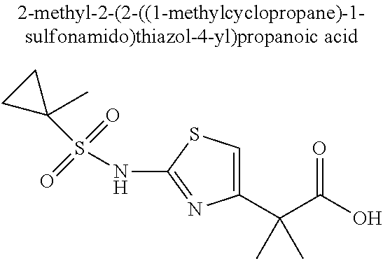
C1(C(C(O)=O)(C)C)=CSC(NS(=O)(=O)C2(C)CC2)=N1
